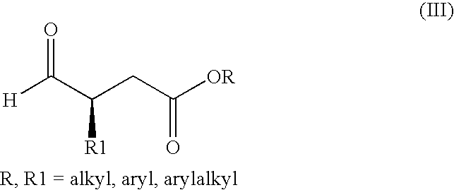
[H]C(C(CC([OR])=O)[R1])=O
